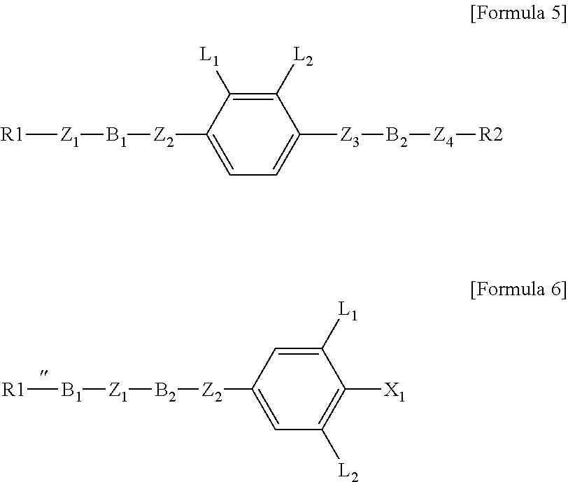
[R1][B1][Z1][B2][Z2]C1=CC([L2])=C([X1])C([L1])=C1.[R1][Z1][B1][Z2]C1=CC=C([Z3][B2][Z4][R2])C([L2])=C1[L1]
